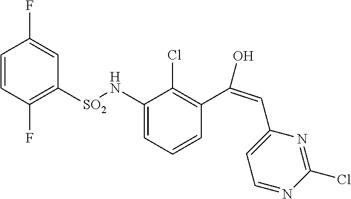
C1=CC(F)=C([SO2]NC2=CC=CC(C(=CC3=CC=NC(Cl)=N3)O)=C2Cl)C=C1F
